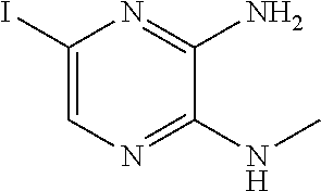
N(C)C1=NC=C(I)N=C1N
